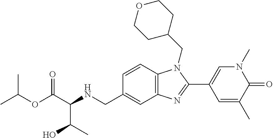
C1=C(CNC(C(OC(C)C)=O)C(C)O)C=CC2=C1N=C(C1=CN(C)C(=O)C(C)=C1)N2CC1CCOCC1
